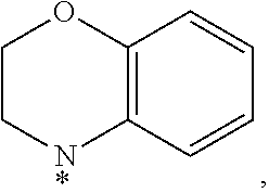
C1C[N*]C2=C(O1)C=CC=C2
